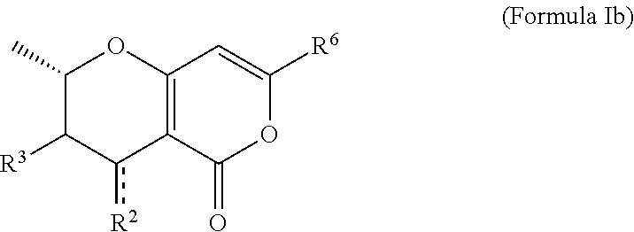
C1(C)C([R3])c([R2])C2=C(O1)C=C([R6])OC2=O
